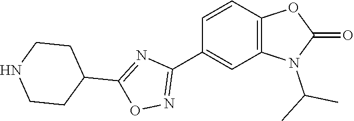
C12=C(C=CC(C3=NOC(C4CCNCC4)=N3)=C1)OC(=O)N2C(C)C
